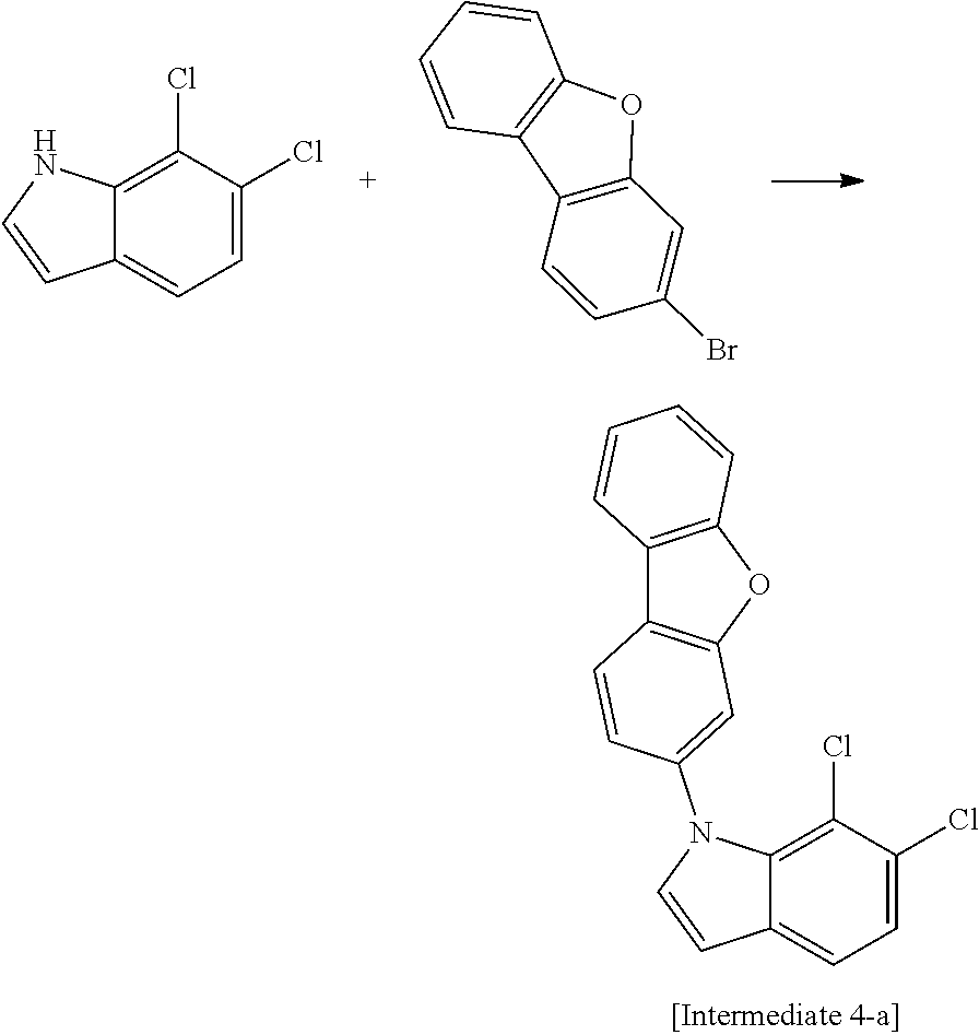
C12=C(Cl)C(Cl)=CC=C1C=CN2.C1=CC2=C(C=C1)C1=C(O2)C=C(Br)C=C1.C12=C(Cl)C(Cl)=CC=C1C=CN2C1=CC2=C(C=C1)C1=C(O2)C=CC=C1
